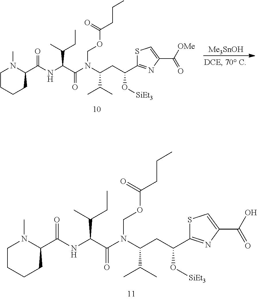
N(C(C(N(C(CC(C1=NC(C(O)=O)=CS1)O[SiEt3])C(C)C)COC(CCC)=O)=O)C(C)CC)C(C1N(C)CCCC1)=O.N(C(C(N(C(CC(C1=NC(C([OMe])=O)=CS1)O[SiEt3])C(C)C)COC(CCC)=O)=O)C(C)CC)C(C1N(C)CCCC1)=O.[Me3SnOH]
